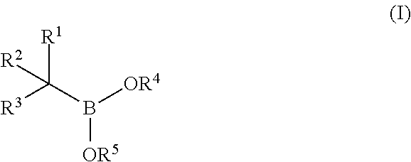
C([R1])([R2])(B([OR4])[OR5])[R3]
